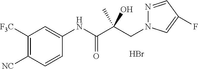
C1([F3C])=C([NC])C=CC(NC(C(CN2N=CC(F)=C2)(C)O)=O)=C1.Br
